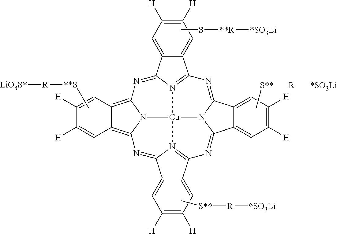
C[**S][R][LiO3S*].CS[**R][*SO3Li].C[S**][R][*SO3Li].C12=C3N4C(=C1C=C([H])C([H])=C2)N=C1C2=CC([H])=C([H])C=C2C2=N1[Cu]41N4=C(C5=CC([H])=C([H])C=C5C4=N3)N=C3C4=CC([H])=C([H])C=C4C(=N2)N31.C[S**][R][*SO3Li]
